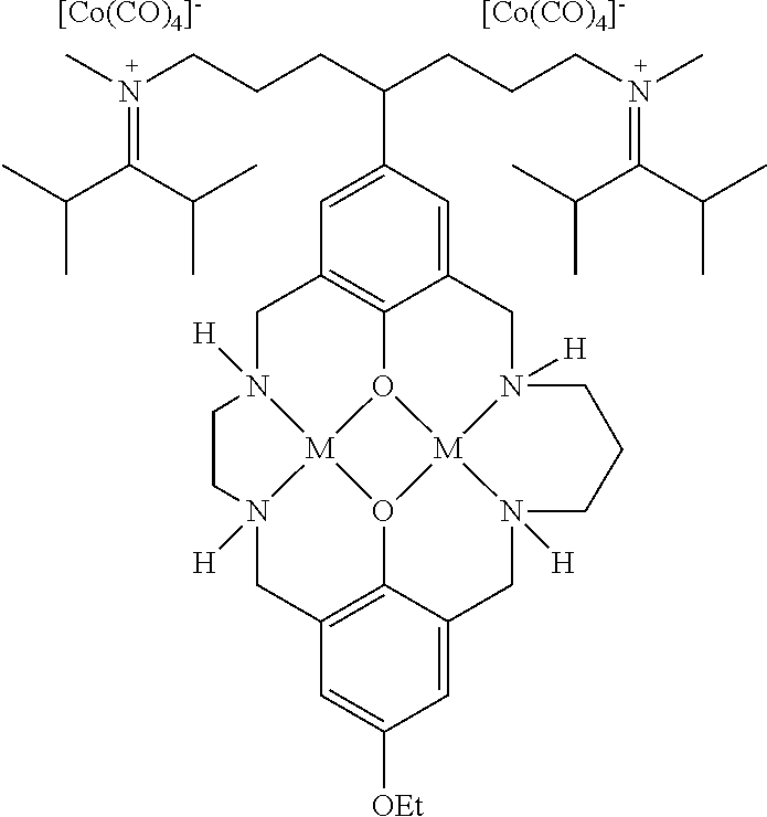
[[Co(CO)4]-].[[Co(CO)4]-].C1N2([H])[M]34O5C6=C1C=C(C(CCCN(C)=C(C(C)C)C(C)C)CCCN(C)=C(C(C)C)C(C)C)C=C6CN1([H])[M]56O3C3=C(CN4([H])CC2)C=C([OEt])C=C3CN6([H])CCC1
